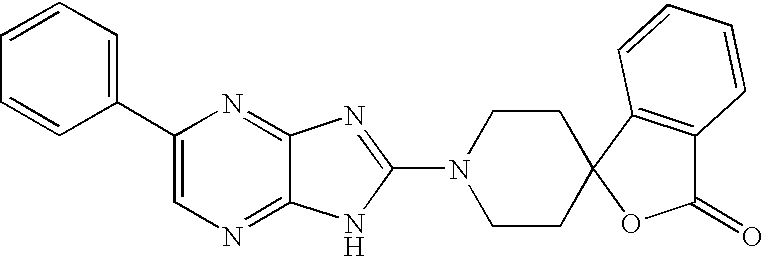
C1(C2=CC=CC=C2)=CN=C2C(=N1)N=C(N1CCC3(CC1)OC(=O)C1=C3C=CC=C1)N2
